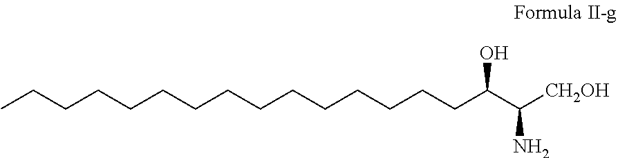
C(CCCCCCCCCCCC(C([CH2OH])N)O)CCC
